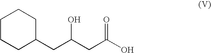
C1CCC(CC(CC(O)=O)O)CC1
